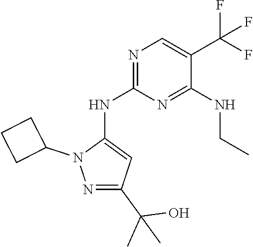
C1(C(C)(O)C)=NN(C2CCC2)C(NC2=NC=C(C(F)(F)F)C(NCC)=N2)=C1
